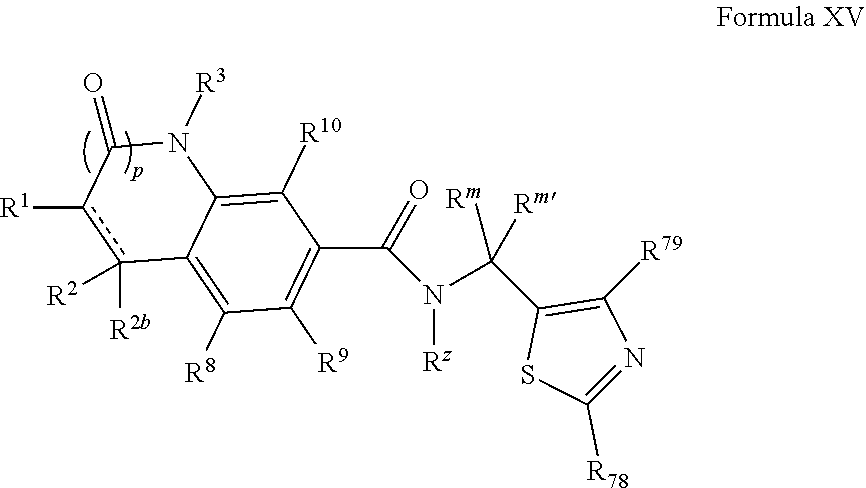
C12=C([R8])C([R9])=C(C(=O)N([Rz])C(C3=C([R79])N=C([R78])S3)([Rm])[Rm])C([R10])=C1N([R3])C(=O)c([R1])c2([R2b])[R2]
